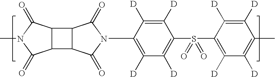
C1(=O)N(C2=C([D])C([D])=C(S(C3=C([D])C([D])=C(C)C([D])=C3[D])(=O)=O)C([D])=C2[D])C(=O)C2C3C(=O)N(C)C(=O)C3C12
